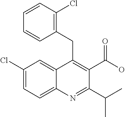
C1(Cl)=CC=C2C(=C1)C(CC1=C(Cl)C=CC=C1)=C(C(O)=O)C(C(C)C)=N2
